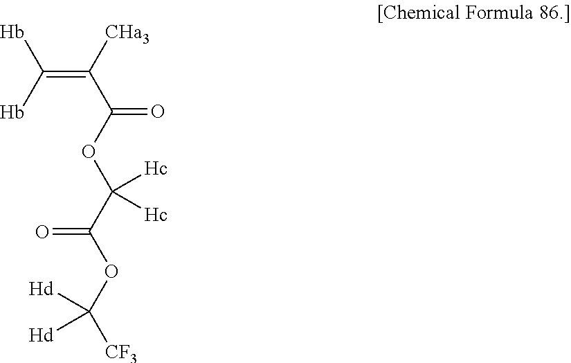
C(=C([CHa3])C(OC(C(OC([CF3])([Hd])[Hd])=O)([Hc])[Hc])=O)([Hb])[Hb]
